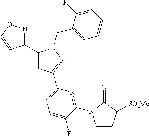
C1(C2=NOC=C2)=CC(C2=NC=C(F)C(N3CCC(C)([SO2Me])C3=O)=N2)=NN1CC1=CC=CC=C1F
